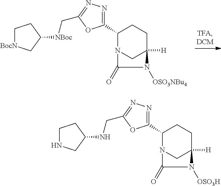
C1(C2=NN=C(C[NBoc]C3CC[BocN]C3)O2)N2CC([H])(CC1)N([OSO3NBu4])C2=O.C1(C2=NN=C(CNC3CCNC3)O2)N2CC([H])(CC1)N([OSO3H])C2=O
